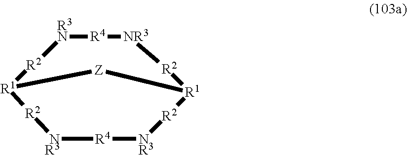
[R3N]1[R4][NR3][R2][R1]2[R2][NR3][R4][NR3][R2][R1]([R2]1)[Z]2
